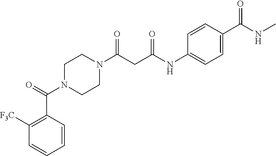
C1=CC(C(=O)N2CCN(C(CC(NC3=CC=C(C(NC)=O)C=C3)=O)=O)CC2)=C([F3C])C=C1
